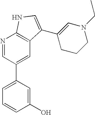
C1(O)=CC(C2=CC3=C(N=C2)NC=C3C2=CN(CC)CCC2)=CC=C1
